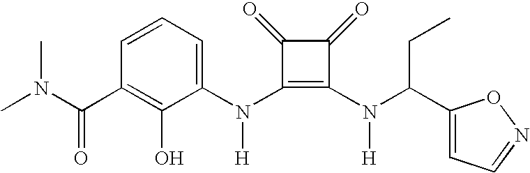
C(C1=C(O)C(N(C2=C(N(C(C3=CC=NO3)CC)[H])C(=O)C2=O)[H])=CC=C1)(=O)N(C)C
